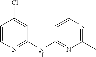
C1=C(Cl)C=CN=C1NC1=NC(C)=NC=C1
